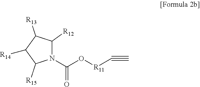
N1(C(O[R11]C#C)=O)C([R12])C([R13])C([R14])C1[R15]
